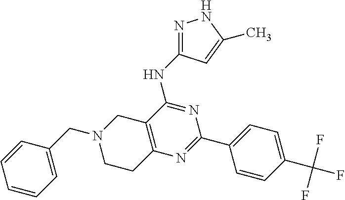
N(C1=NC(C2=CC=C(C(F)(F)F)C=C2)=NC2=C1CN(CC1=CC=CC=C1)CC2)C1=NNC(C)=C1
